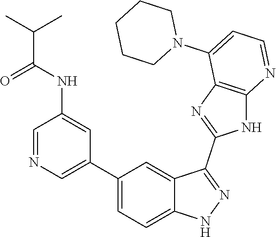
C1=NC=C(C2=CC=C3C(=C2)C(C2=NC4=C(N2)N=CC=C4N2CCCCC2)=NN3)C=C1NC(C(C)C)=O
